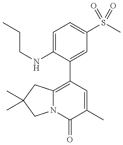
C(CNC1=CC=C(S(C)(=O)=O)C=C1C1=C2N(C(=O)C(C)=C1)CC(C)(C)C2)C
